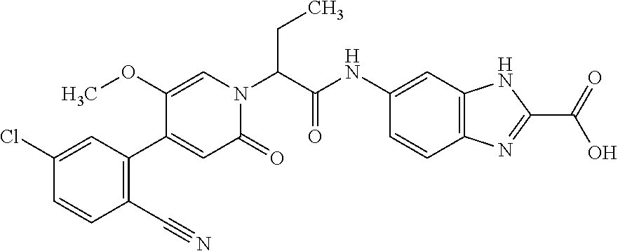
C1(Cl)=CC(C2=CC(=O)N(C(C(NC3=CC4=C(C=C3)N=C(C(=O)O)N4)=O)CC)C=C2OC)=C(C#N)C=C1
